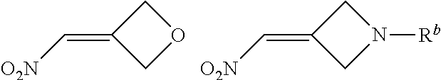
C1(=C[O2N])COC1.C1(=C[O2N])CN([Rb])C1
